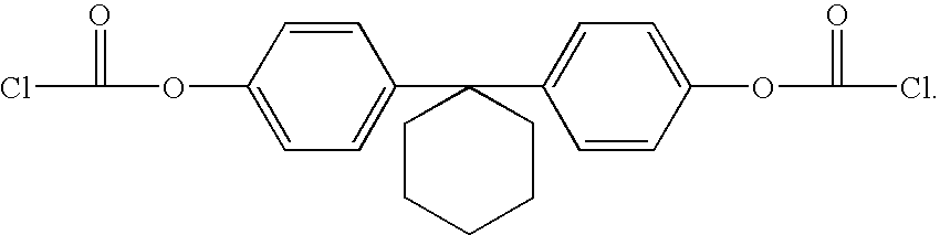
O(C1=CC=C(C2(C3=CC=C(OC(=O)Cl)C=C3)CCCCC2)C=C1)C(=O)Cl
